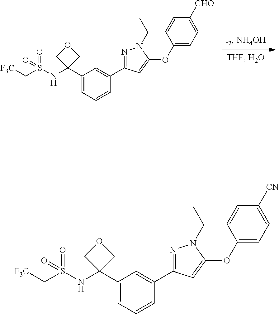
C1(C2(NS(C[F3C])(=O)=O)COC2)=CC=CC(C2=NN(CC)C(OC3=CC=C([CHO])C=C3)=C2)=C1.C1(C2(NS(C[F3C])(=O)=O)COC2)=CC=CC(C2=NN(CC)C(OC3=CC=C([CN])C=C3)=C2)=C1
